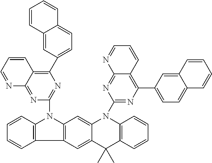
C12=C(C3=C(N1C1=NC(C4=CC=C5C(=C4)C=CC=C5)=C4C(=N1)N=CC=C4)C=C1C(=C3)C(C)(C)C3=C(N1C1=NC(C4=CC=C5C(=C4)C=CC=C5)=C4C(=N1)N=CC=C4)C=CC=C3)C=CC=C2
